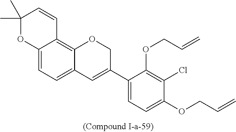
C12=CC=C3C(=C1C=CC(C)(C)O2)OCC(C1=CC=C(OCC=C)C(Cl)=C1OCC=C)=C3
